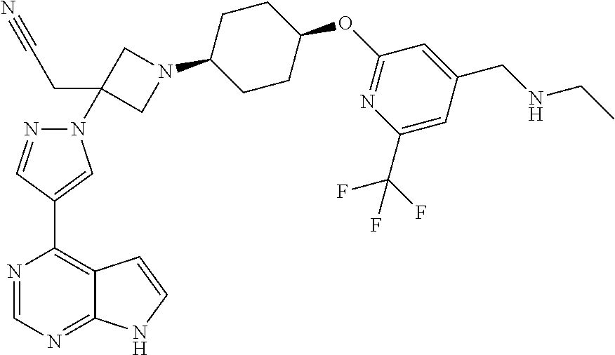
N1=CN=C2C(=C1C1=CN(C3(CC#N)CN(C4CCC(OC5=NC(C(F)(F)F)=CC(CNCC)=C5)CC4)C3)N=C1)C=CN2
